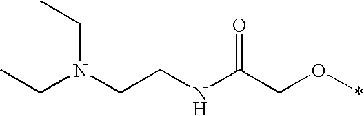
CCN(CCNC(CO*)=O)CC
